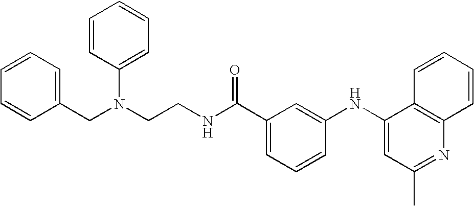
C1=CC(CN(C2=CC=CC=C2)CCNC(C2=CC=CC(NC3=CC(C)=NC4=C3C=CC=C4)=C2)=O)=CC=C1
